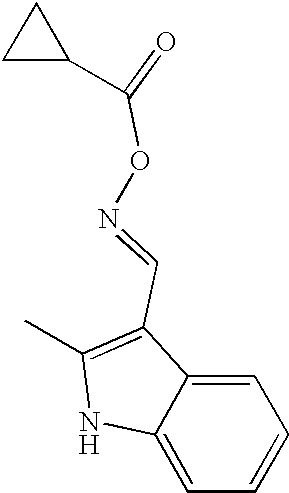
C1=C2C(=CC=C1)NC(C)=C2C=NOC(C1CC1)=O
